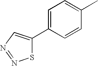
C1=C(C2=CN=NS2)C=CC(C)=C1
